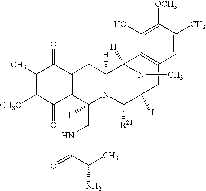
C1([CH3O])C(=O)C2=C(C(=O)C1C)CC1([H])N(C2([H])CNC(=O)C(C)N)C([R21])C2([H])CC3=C(C1([H])N2C)C(O)=C([OCH3])C(C)=C3
